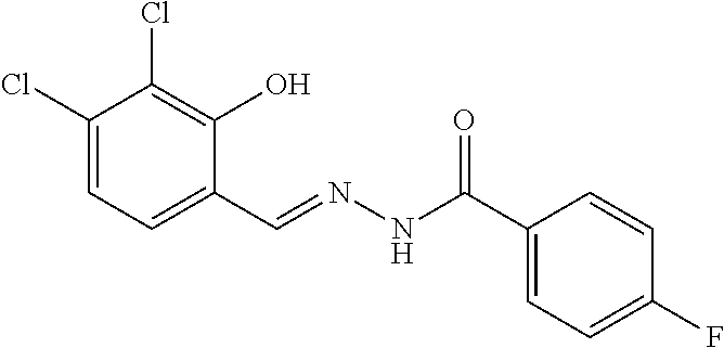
C1(Cl)=CC=C(C=NNC(=O)C2=CC=C(F)C=C2)C(O)=C1Cl
